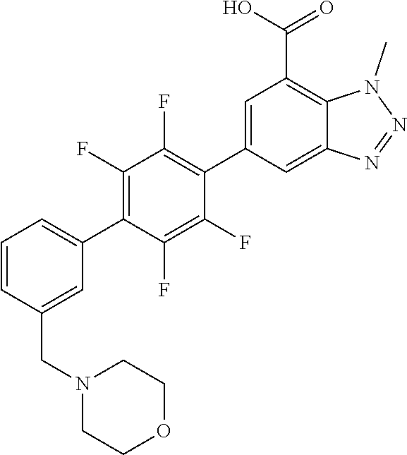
C1(C2=C(F)C(F)=C(C3=CC(C(O)=O)=C4C(=C3)N=NN4C)C(F)=C2F)=CC=CC(CN2CCOCC2)=C1
